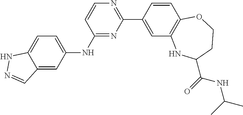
C1(NC2=CC=C3C(=C2)C=NN3)=NC(C2=CC3=C(C=C2)OCCC(C(=O)NC(C)C)N3)=NC=C1
